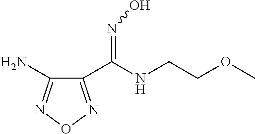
C1(C(NCCOC)=NO)=NON=C1N
